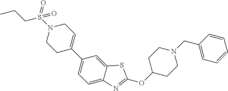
C1=C2C(=CC(C3=CCN(S(CCC)(=O)=O)CC3)=C1)SC(OC1CCN(CC3=CC=CC=C3)CC1)=N2
